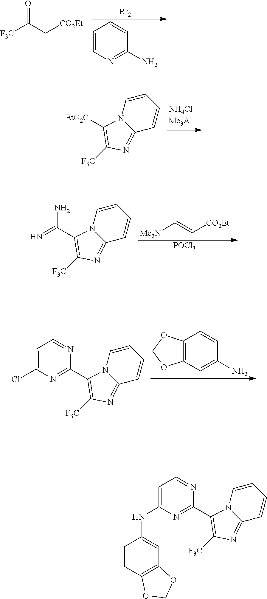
C1=CN=C(N)C=C1.[Br2].[F3C]C(C[CO2Et])=O.[F3C]C1=C([EtO2C])N2C(=N1)C=CC=C2.[Me2N]C=C[CO2Et].[POCl3].[F3C]C1=C(C(=N)N)N2C(=N1)C=CC=C2.C12=C(C=C(N)C=C1)OCO2.[F3C]C1=C(C2=NC(Cl)=CC=N2)N2C(=N1)C=CC=C2.[F3C]C1=C(C2=NC(NC3=CC4=C(C=C3)OCO4)=CC=N2)N2C(=N1)C=CC=C2
